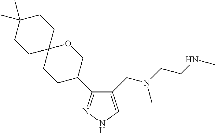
C1(CN(CCNC)C)=CNN=C1C1COC2(CC1)CCC(C)(C)CC2
